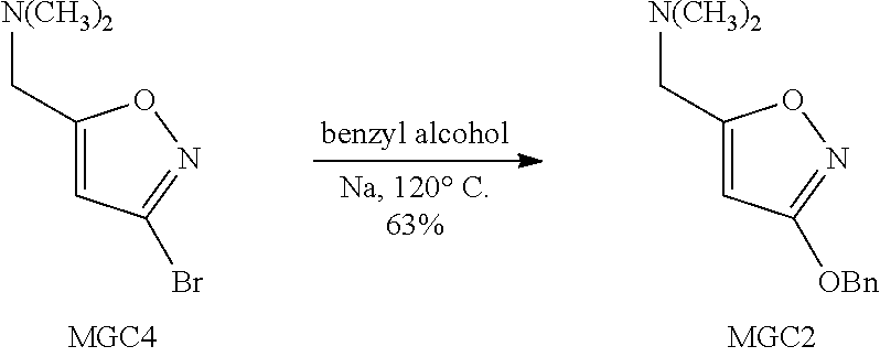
C1(C[N(CH3)2])=CC(Br)=NO1.C1(C[N(CH3)2])=CC([OBn])=NO1
